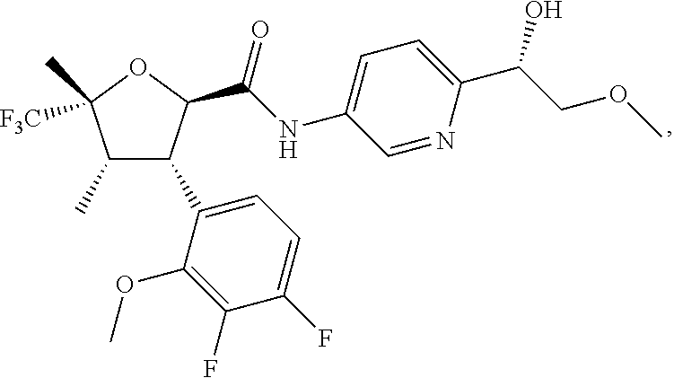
O1C([F3C])(C)C(C)C(C2=CC=C(F)C(F)=C2OC)C1C(=O)NC1=CC=C(C(COC)O)N=C1
